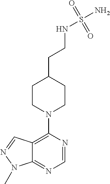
C12=NC=NC(N3CCC(CCNS(N)(=O)=O)CC3)=C1C=NN2C
